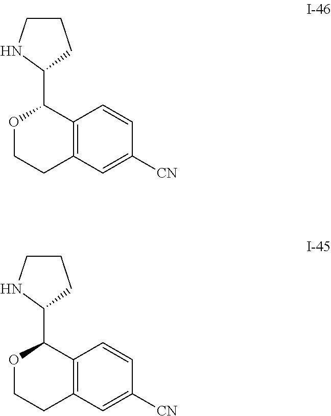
C12=C(C=C([CN])C=C1)CCOC2C1CCCN1.C12=C(C=C([CN])C=C1)CCOC2C1CCCN1
